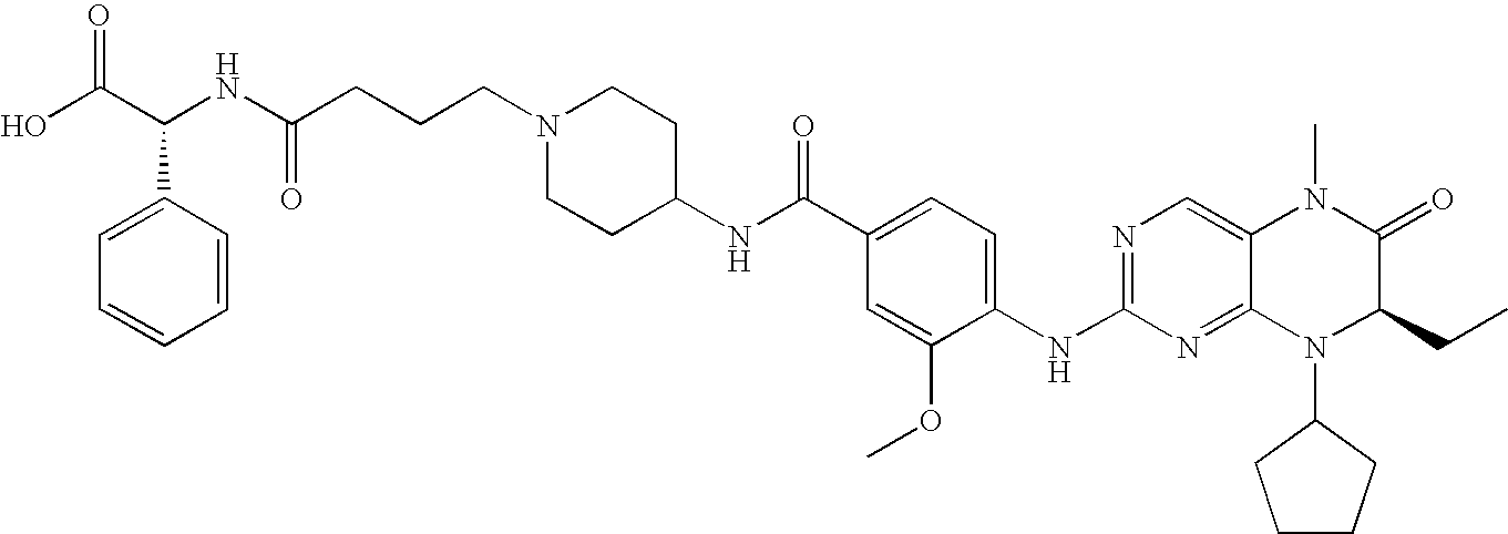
C(NC(CCCN1CCC(NC(C2=CC=C(NC3=NC=C4C(=N3)N(C3CCCC3)C(CC)C(=O)N4C)C(OC)=C2)=O)CC1)=O)(C(O)=O)C1=CC=CC=C1
